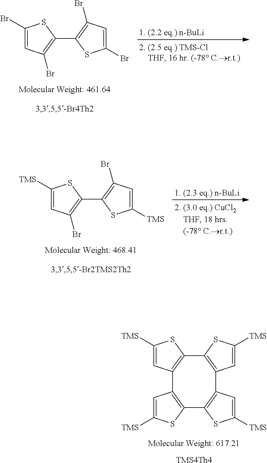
C1([TMS])=CC2=C(S1)C1=C(C=C([TMS])S1)C1=C(C3=C2C=C([TMS])S3)SC([TMS])=C1.[TMS4Th4].C1(Br)=CC(Br)=C(C2=C(Br)C=C(Br)S2)S1.C1([TMS])=CC(Br)=C(C2=C(Br)C=C([TMS])S2)S1
